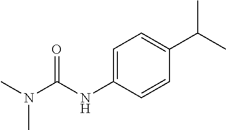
C1=C(NC(N(C)C)=O)C=CC(C(C)C)=C1
